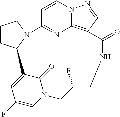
C1CC2N(C1)C1=NC3=C(C=NN3C=C1)C(=O)NCC(F)CN1C(=O)C2=CC(F)=C1
